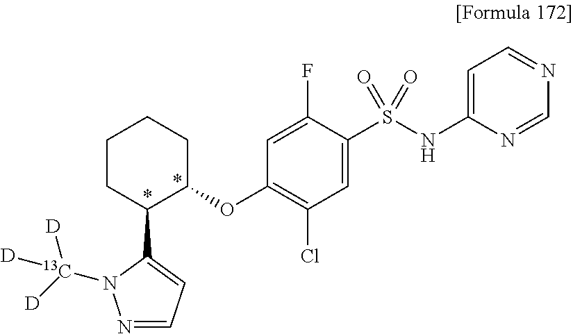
C1(OC2=C(Cl)C=C(S(NC3=CC=NC=N3)(=O)=O)C(F)=C2)CCCCC1C1=CC=NN1[13C]([D])([D])[D]
